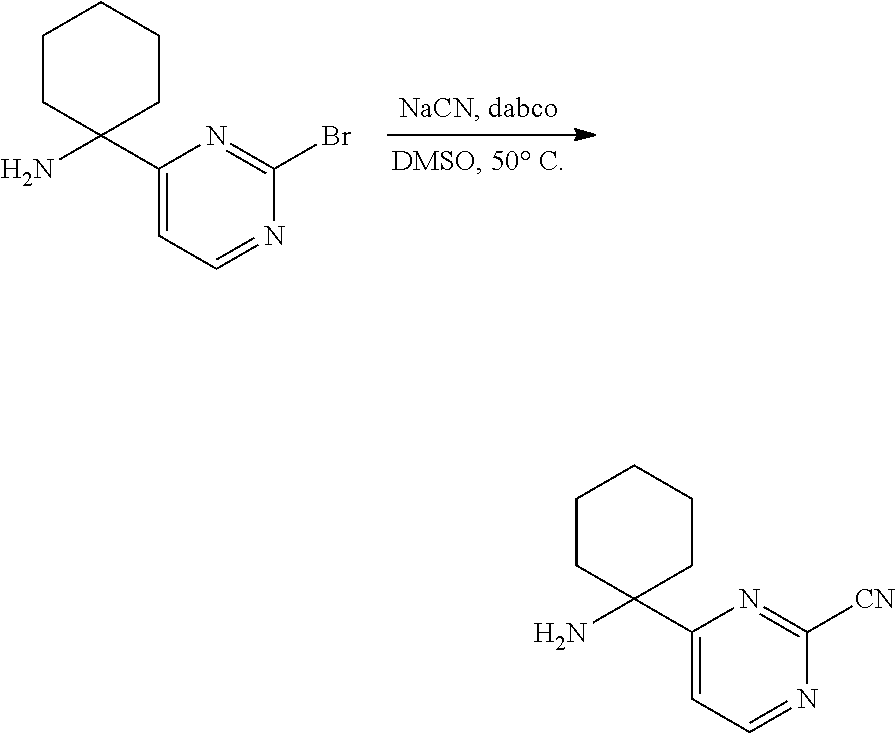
NC1(C2=CC=NC(Br)=N2)CCCCC1.NC1(C2=CC=NC([CN])=N2)CCCCC1
